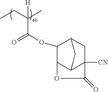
CCC(C)([H])C(OC1C2C3C([CN])(CC1C3)C(=O)O2)=O
